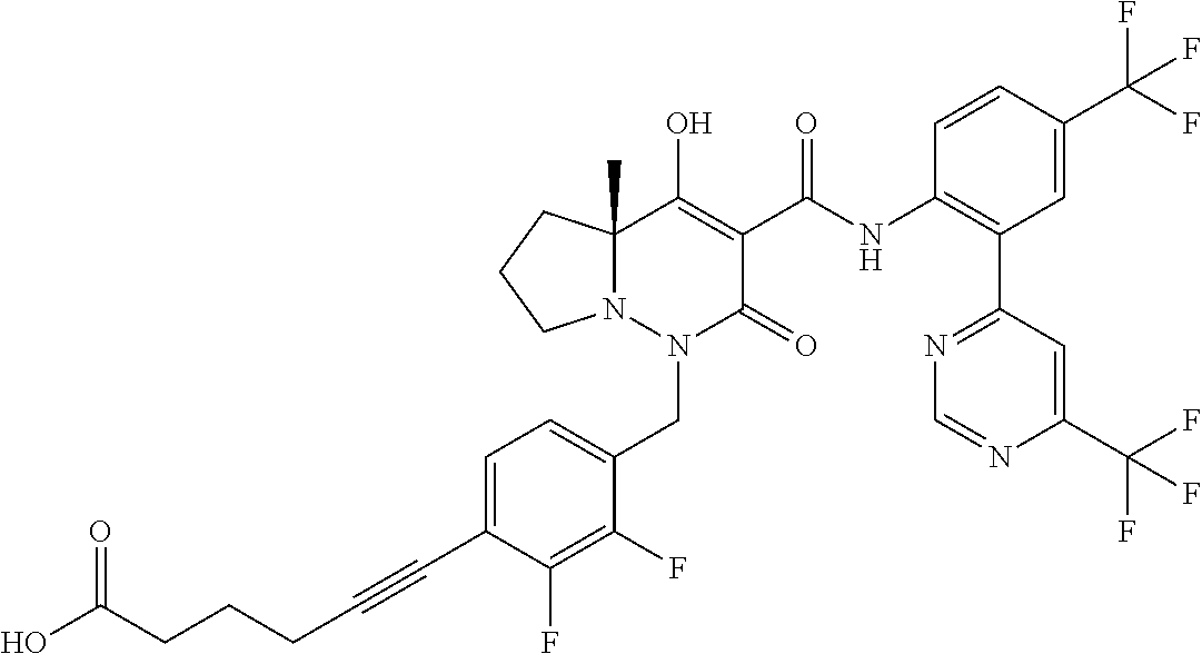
C1=C(C#CCCCC(O)=O)C(F)=C(F)C(CN2C(=O)C(C(=O)NC3=C(C4=NC=NC(C(F)(F)F)=C4)C=C(C(F)(F)F)C=C3)=C(O)C3(C)N2CCC3)=C1
